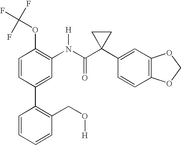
C1=CC(C2=C(CO[H])C=CC=C2)=CC(N(C(C2(C3=CC4=C(C=C3)OCO4)CC2)=O)[H])=C1OC(F)(F)F
